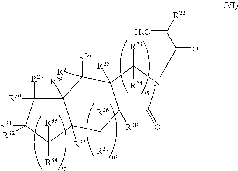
C12([R28])C([R30])([R29])C([R31])([R32])C([R34])([R33])C1([R35])C([R36])([R37])C1([R38])C([R25])(C2([R27])[R26])C([R24])([R23])N(C(C([R22])=C)=O)C1=O
